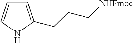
C1=C(CCC[NHFmoc])NC=C1
